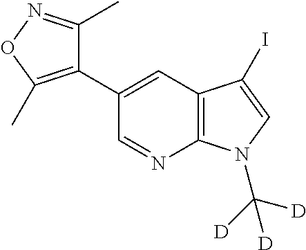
C1(C2=CC3=C(N=C2)N(C([D])([D])[D])C=C3I)=C(C)ON=C1C
